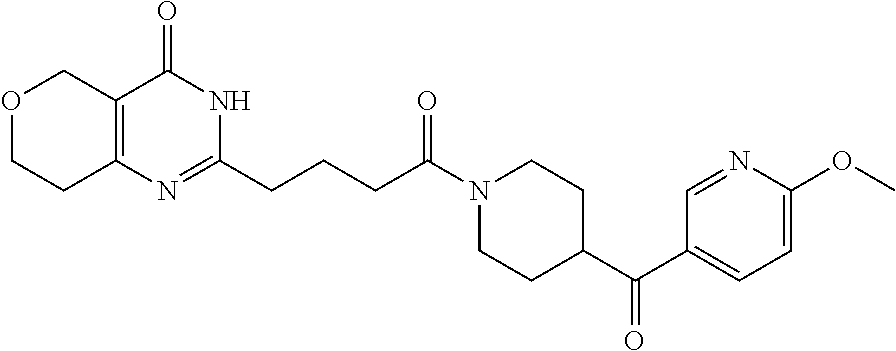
C12=C(N=C(CCCC(N3CCC(C(C4=CC=C(OC)N=C4)=O)CC3)=O)NC1=O)CCOC2
